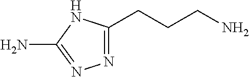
N1=C(CCCN)NC(N)=N1
